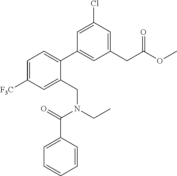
C1=C([F3C])C=C(CN(CC)C(=O)C2=CC=CC=C2)C(C2=CC(CC(OC)=O)=CC(Cl)=C2)=C1
